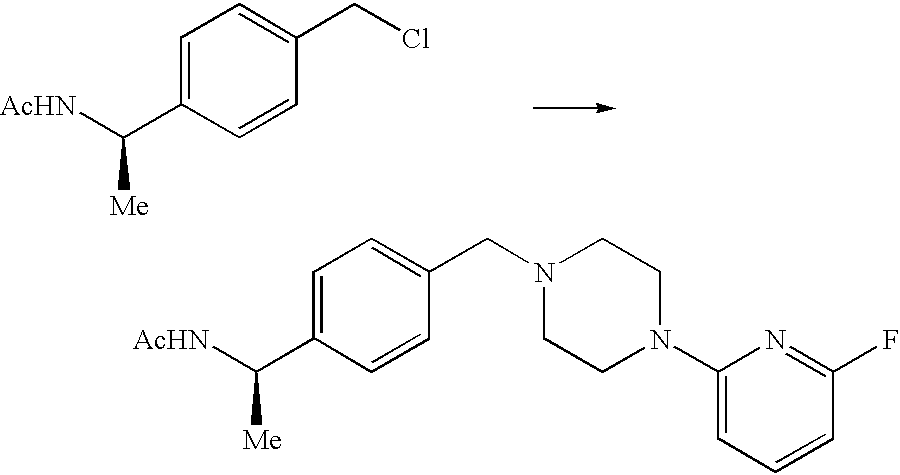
C1=C(C([AcHN])[Me])C=CC(CN2CCN(C3=CC=CC(F)=N3)CC2)=C1.C1=C(C([AcHN])[Me])C=CC(CCl)=C1
